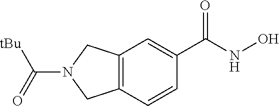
C12=C(C=CC(C(=O)NO)=C1)CN(C([tBu])=O)C2
